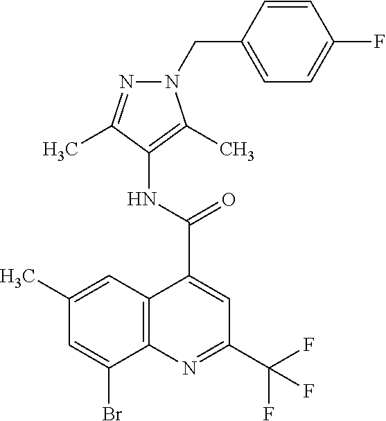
C12=C(N=C(C(F)(F)F)C=C1C(NC1=C(C)N(CC3=CC=C(F)C=C3)N=C1C)=O)C(Br)=CC(C)=C2
